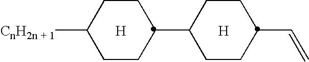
C1C([CnH2n + 1])CCC(C2CCC(C=C)CC2)C1.[H].[H]
